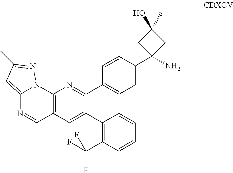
C12=C(C=C(C3=C(C(F)(F)F)C=CC=C3)C(C3=CC=C(C4(N)CC(O)(C)C4)C=C3)=N1)C=NC1=CC(C)=NN21
